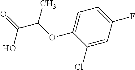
OC(=O)C(OC1=CC=C(F)C=C1Cl)C
